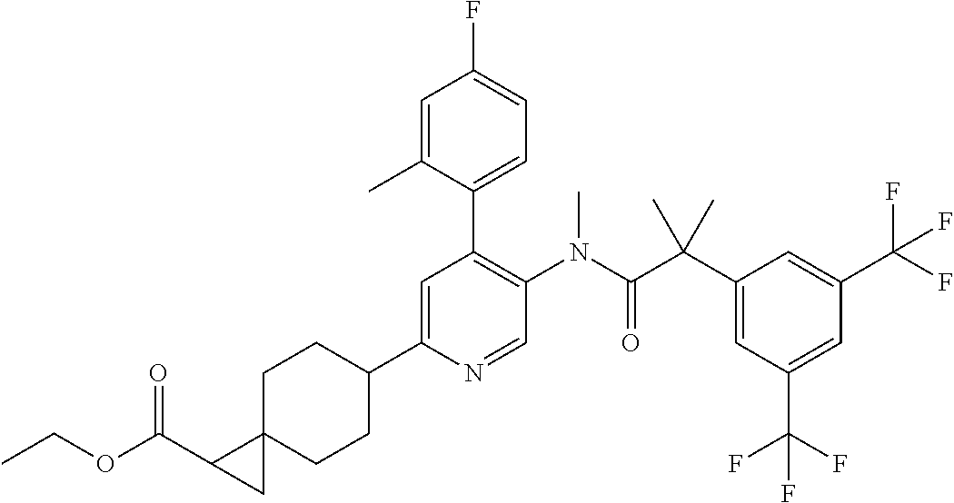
C1CC(C2=CC(C3=CC=C(F)C=C3C)=C(N(C(C(C3=CC(C(F)(F)F)=CC(C(F)(F)F)=C3)(C)C)=O)C)C=N2)CCC12C(C(OCC)=O)C2
